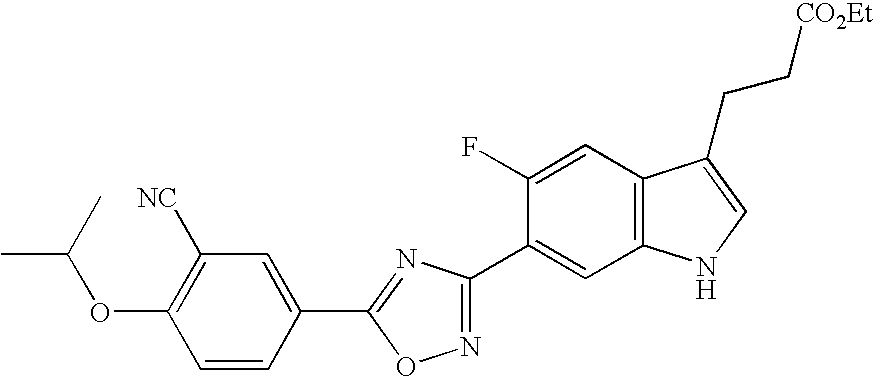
C1(F)=CC2=C(C=C1C1=NOC(C3=CC([NC])=C(OC(C)C)C=C3)=N1)NC=C2CC[CO2Et]
